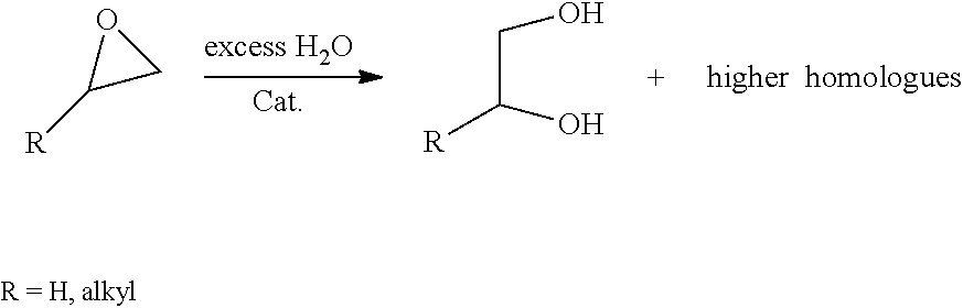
C1([R])CO1.C(C(O)[R])O
